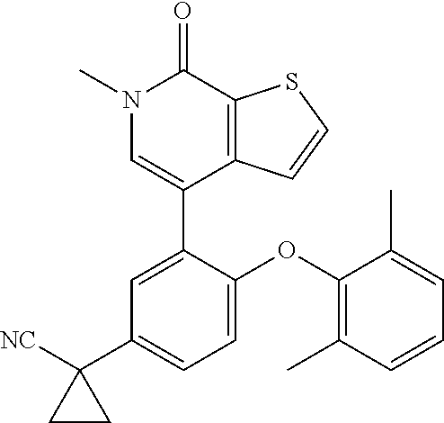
S1C=CC2=C1C(=O)N(C)C=C2C1=CC(C2([NC])CC2)=CC=C1OC1=C(C)C=CC=C1C
